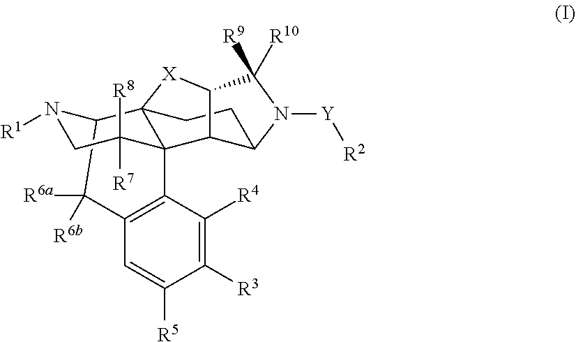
C12C([R6a])([R6b])C3=C(C4(C([R8])([R7])CN1[R1])C21CCC2C4C([X]1)C([R9])([R10])N2[Y][R2])C([R4])=C([R3])C([R5])=C3
